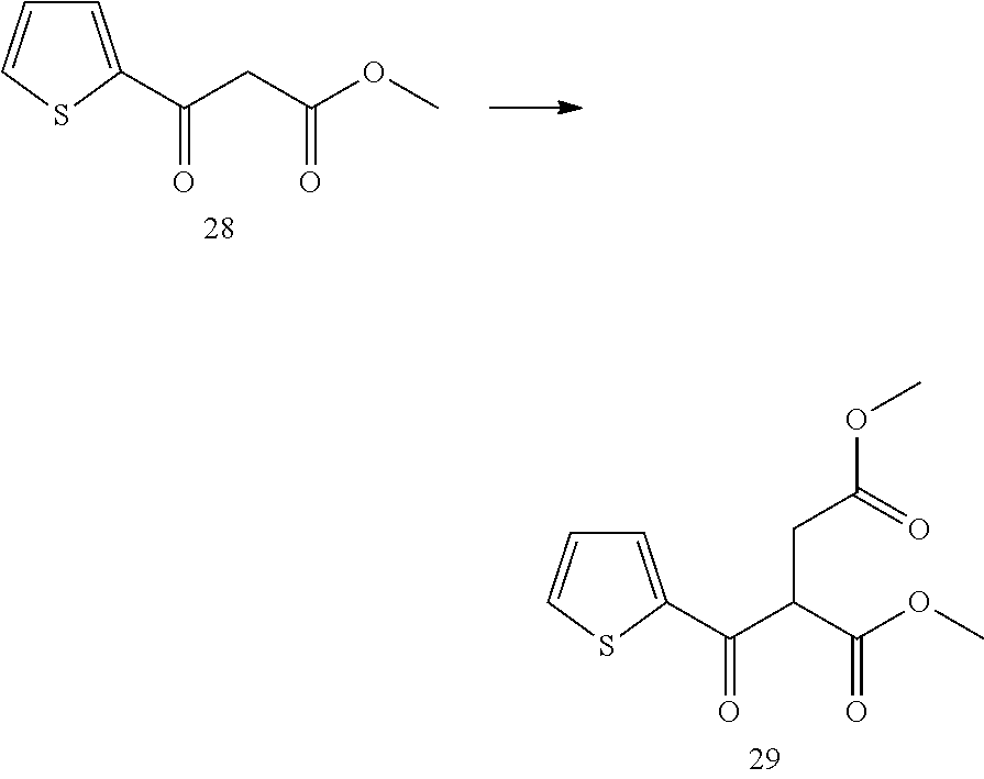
C1=C(C(C(C(OC)=O)CC(OC)=O)=O)SC=C1.C1=C(C(CC(OC)=O)=O)SC=C1
